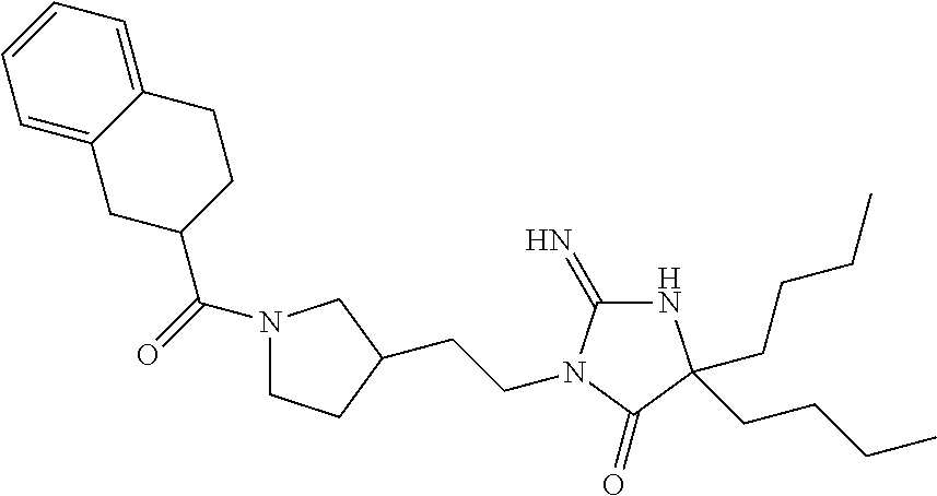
C1=C2C(=CC=C1)CCC(C(=O)N1CCC(CCN3C(=N)NC(CCCC)(CCCC)C3=O)C1)C2
